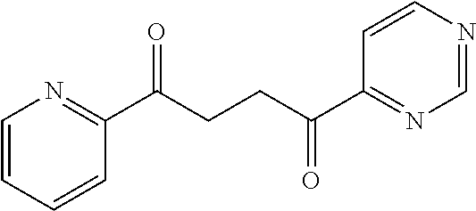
C1(C(CCC(C2=NC=NC=C2)=O)=O)=NC=CC=C1
